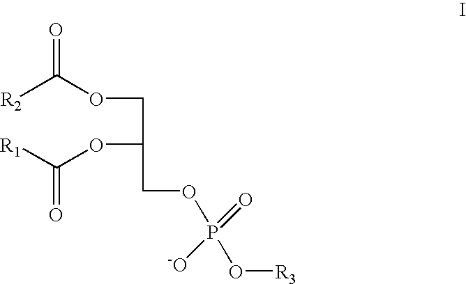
[R2]C(OCC(OC([R1])=O)COP(O[R3])(=O)[-O])=O
